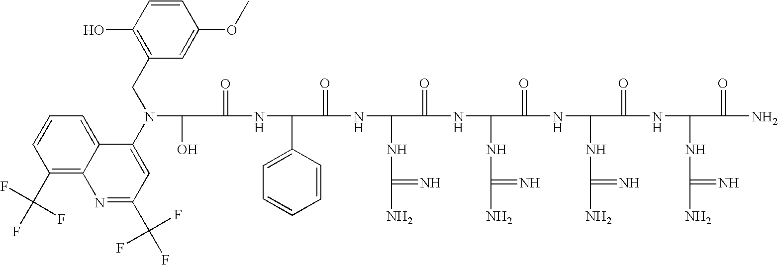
C(=O)(NC(C1=CC=CC=C1)C(=O)NC(NC(N)=N)C(=O)NC(NC(N)=N)C(=O)NC(NC(N)=N)C(=O)NC(NC(N)=N)C(=O)N)C(O)N(C1=CC(C(F)(F)F)=NC2=C(C(F)(F)F)C=CC=C12)CC1=C(O)C=CC(OC)=C1
